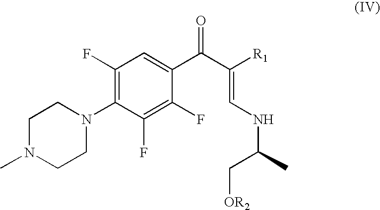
C1(F)=C(N2CCN(C)CC2)C(F)=C(F)C(C(C([R1])=CNC(C)C[OR2])=O)=C1
